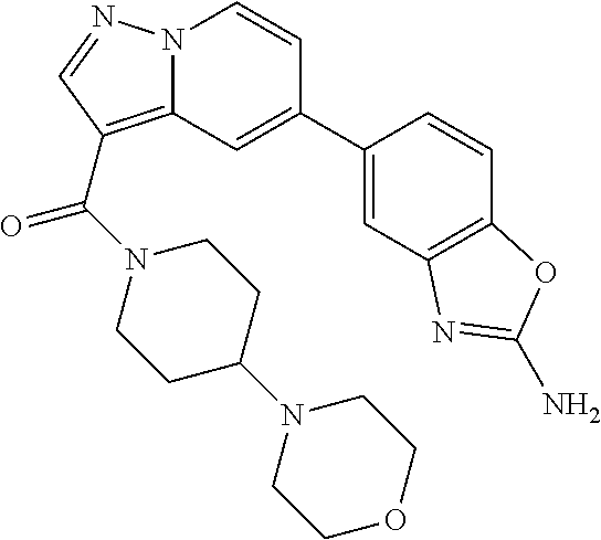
C12=C(C(=O)N3CCC(N4CCOCC4)CC3)C=NN1C=CC(C1=CC3=C(C=C1)OC(N)=N3)=C2
